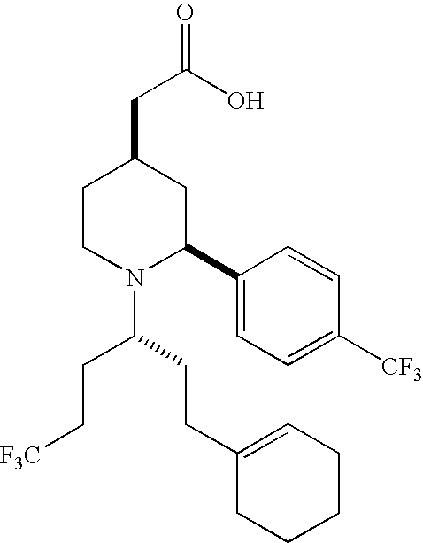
C(C1CCN(C(CC[F3C])CCC2=CCCCC2)C(C2=CC=C([CF3])C=C2)C1)C(O)=O
